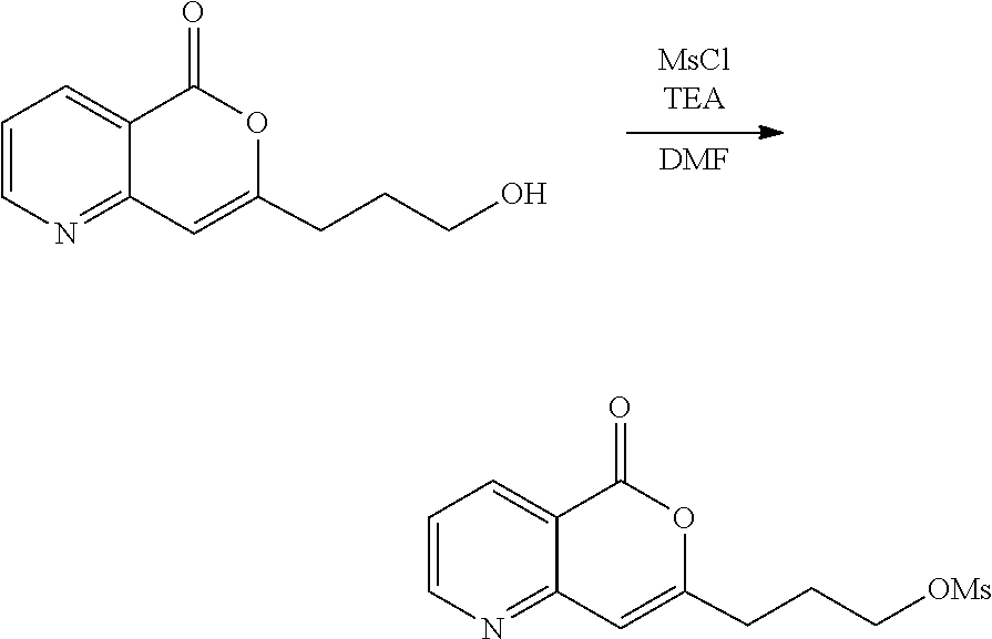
C1=C2C(=NC=C1)C=C(CCCO)OC2=O.[DMF].C1=C2C(=NC=C1)C=C(CCC[OMs])OC2=O
